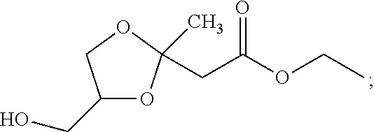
C1(CO)OC(CC(OCC)=O)(C)OC1
